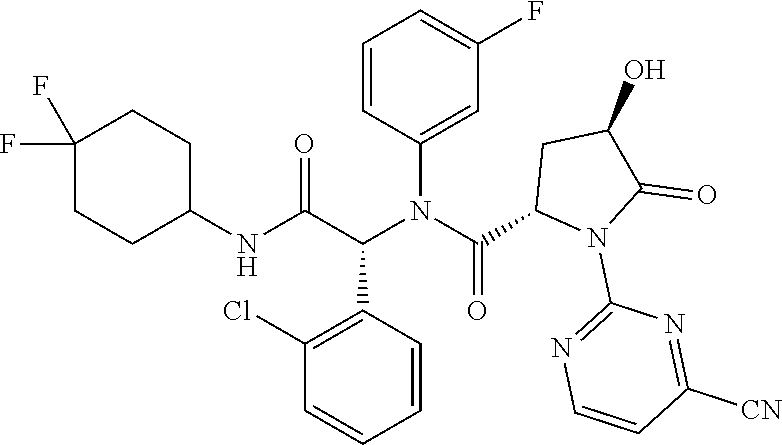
C1=CC(C(C(NC2CCC(F)(F)CC2)=O)N(C(C2N(C3=NC=CC([CN])=N3)C(=O)C(O)C2)=O)C2=CC(F)=CC=C2)=C(Cl)C=C1
